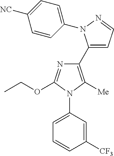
C1(C2=CC=NN2C2=CC=C([NC])C=C2)=C([Me])N(C2=CC=CC([CF3])=C2)C(OCC)=N1
